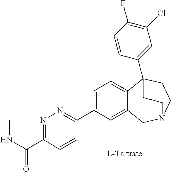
C1=C(C2=NN=C(C(NC)=O)C=C2)C=C2C(=C1)C1(C3=CC(Cl)=C(F)C=C3)CCN(C2)CC1
